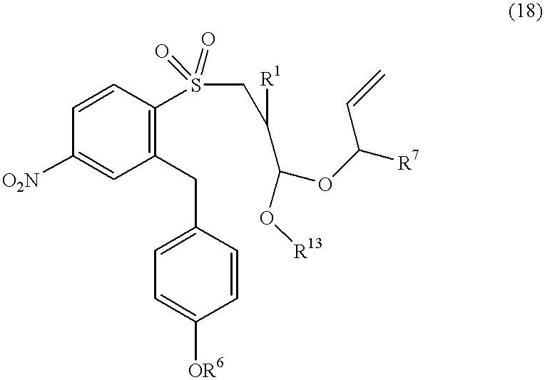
C1=CC(S(CC([R1])C(OC([R7])C=C)O[R13])(=O)=O)=C(CC2=CC=C([OR6])C=C2)C=C1[O2N]
